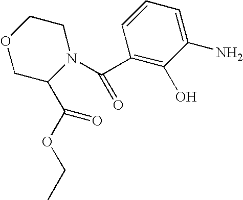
C1C(C(OCC)=O)N(C(=O)C2=C(O)C(N)=CC=C2)CCO1
